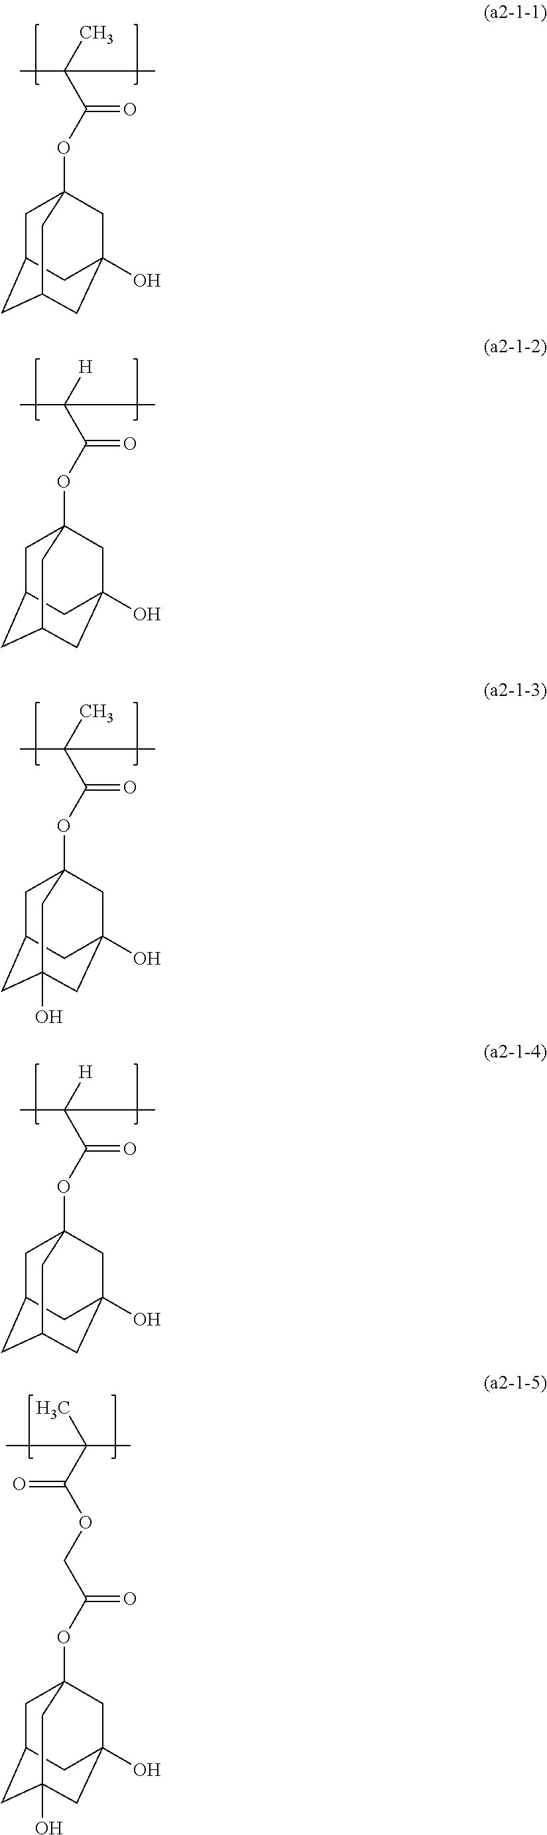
C1C2CC3CC(O)(CC1(OC(=O)C(C)(C)C)C3)C2.C1C2CC3CC(O)(CC1(OC(=O)C([H])(C)C)C3)C2.C1C2CC3(O)CC(O)(CC1(OC(=O)C(C)(C)C)C3)C2.C1C2CC3CC(O)(CC1(OC(=O)C([H])(C)C)C3)C2.C1C2CC3(O)CC(O)(CC1(OC(COC(=O)C(C)(C)C)=O)C3)C2
